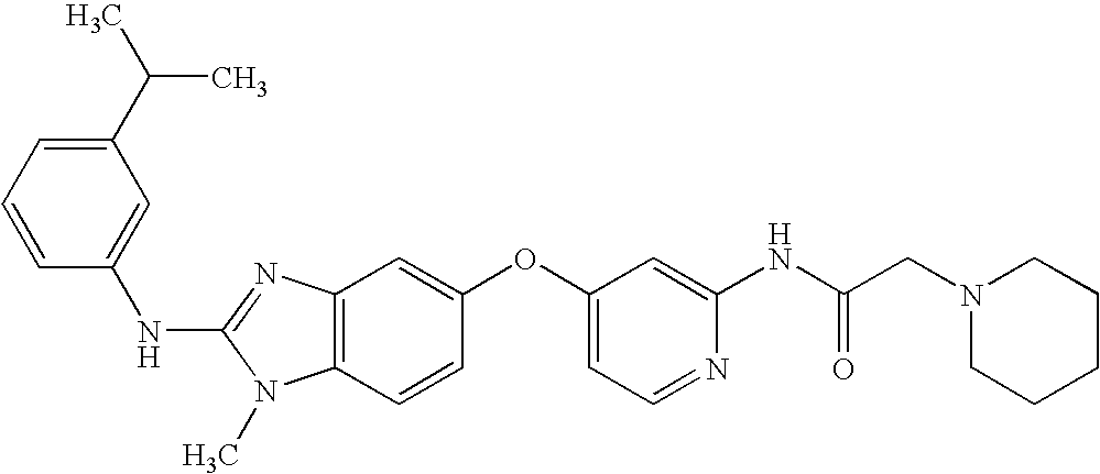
C1(C(C)C)=CC=CC(NC2=NC3=C(N2C)C=CC(OC2=CC=NC(NC(CN4CCCCC4)=O)=C2)=C3)=C1
